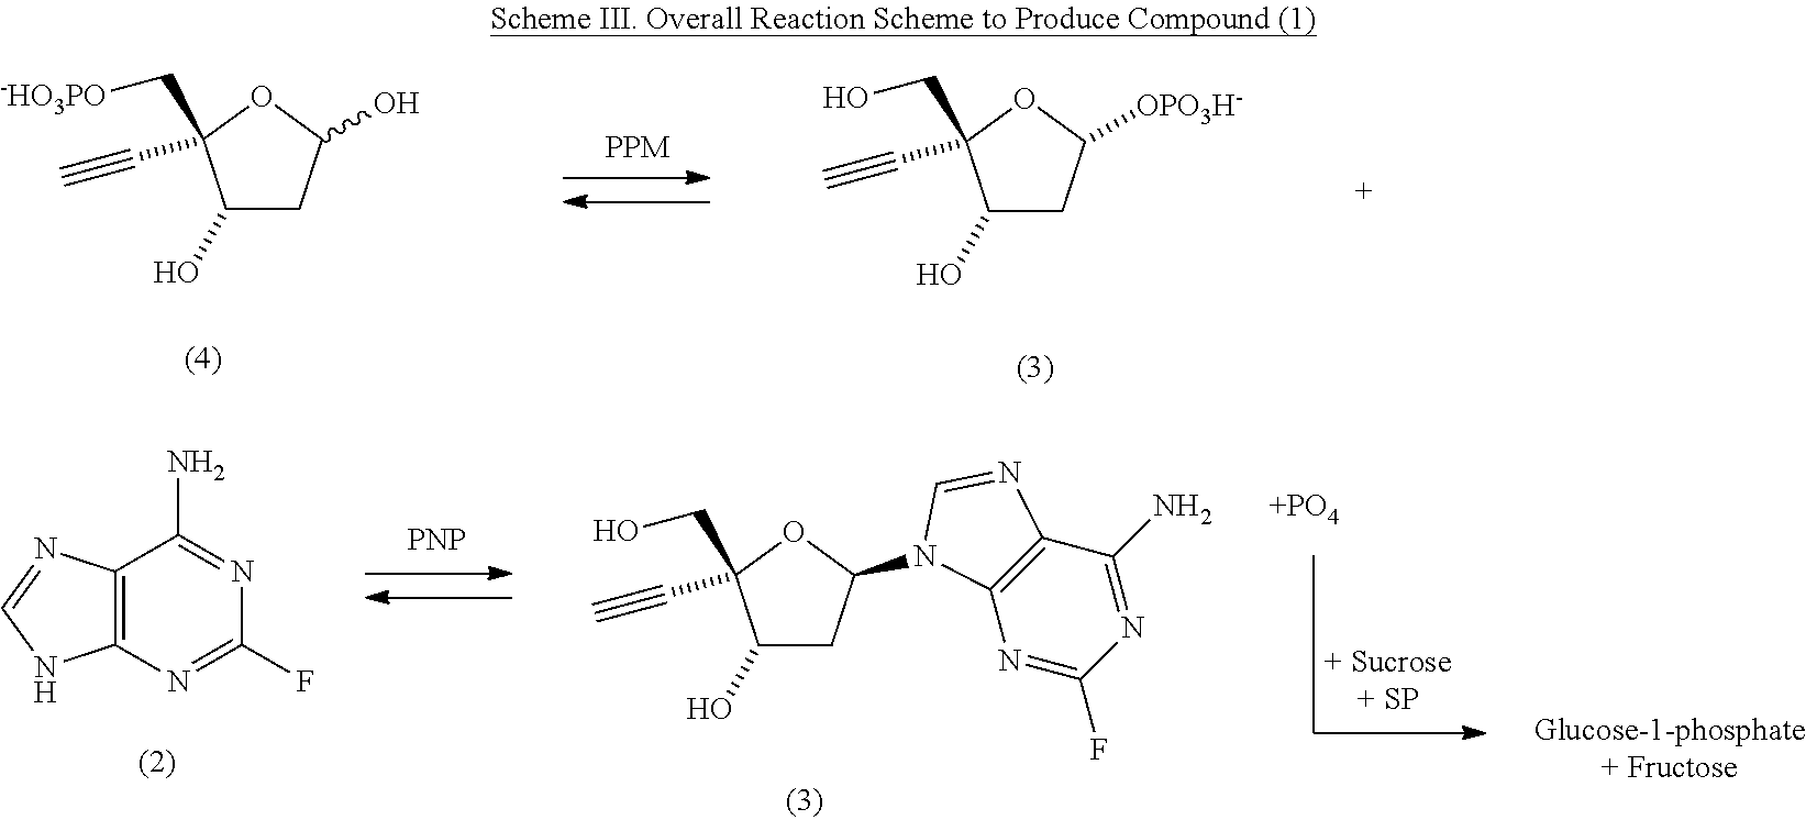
C1(O)CC(O)OC1(C[-HO3PO])C#C.C1(O)CC([OPO3H-])OC1(CO)C#C.[+PO4].[PNP].N1C=NC2=C1N=C(F)N=C2N.C1(O)CC(N2C3=C(N=C2)C(N)=NC(F)=N3)OC1(CO)C#C
